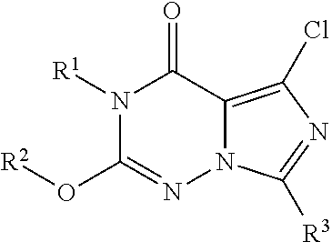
N1([R1])C(O[R2])=NN2C(=C(Cl)N=C2[R3])C1=O
